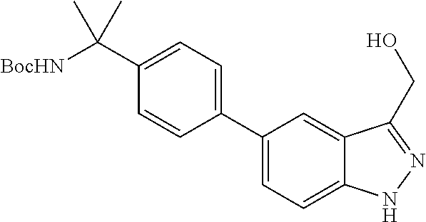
[BocHN]C(C1=CC=C(C2=CC=C3C(=C2)C(CO)=NN3)C=C1)(C)C
